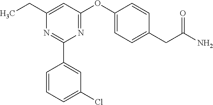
C1(OC2=NC(C3=CC(Cl)=CC=C3)=NC(CC)=C2)=CC=C(CC(N)=O)C=C1
